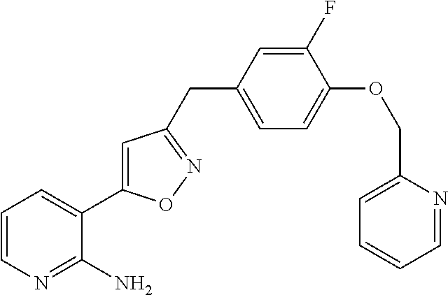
C1=CN=C(N)C(C2=CC(CC3=CC=C(OCC4=CC=CC=N4)C(F)=C3)=NO2)=C1
